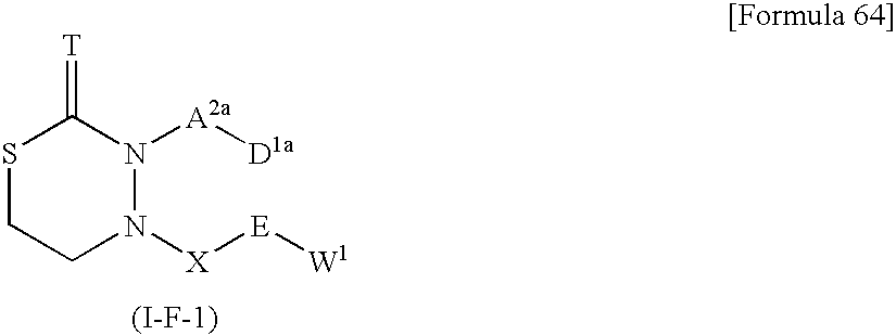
S1CCN([X][E][W1])N([A2a][D1a])C1=[T].[(I-F-1)]
